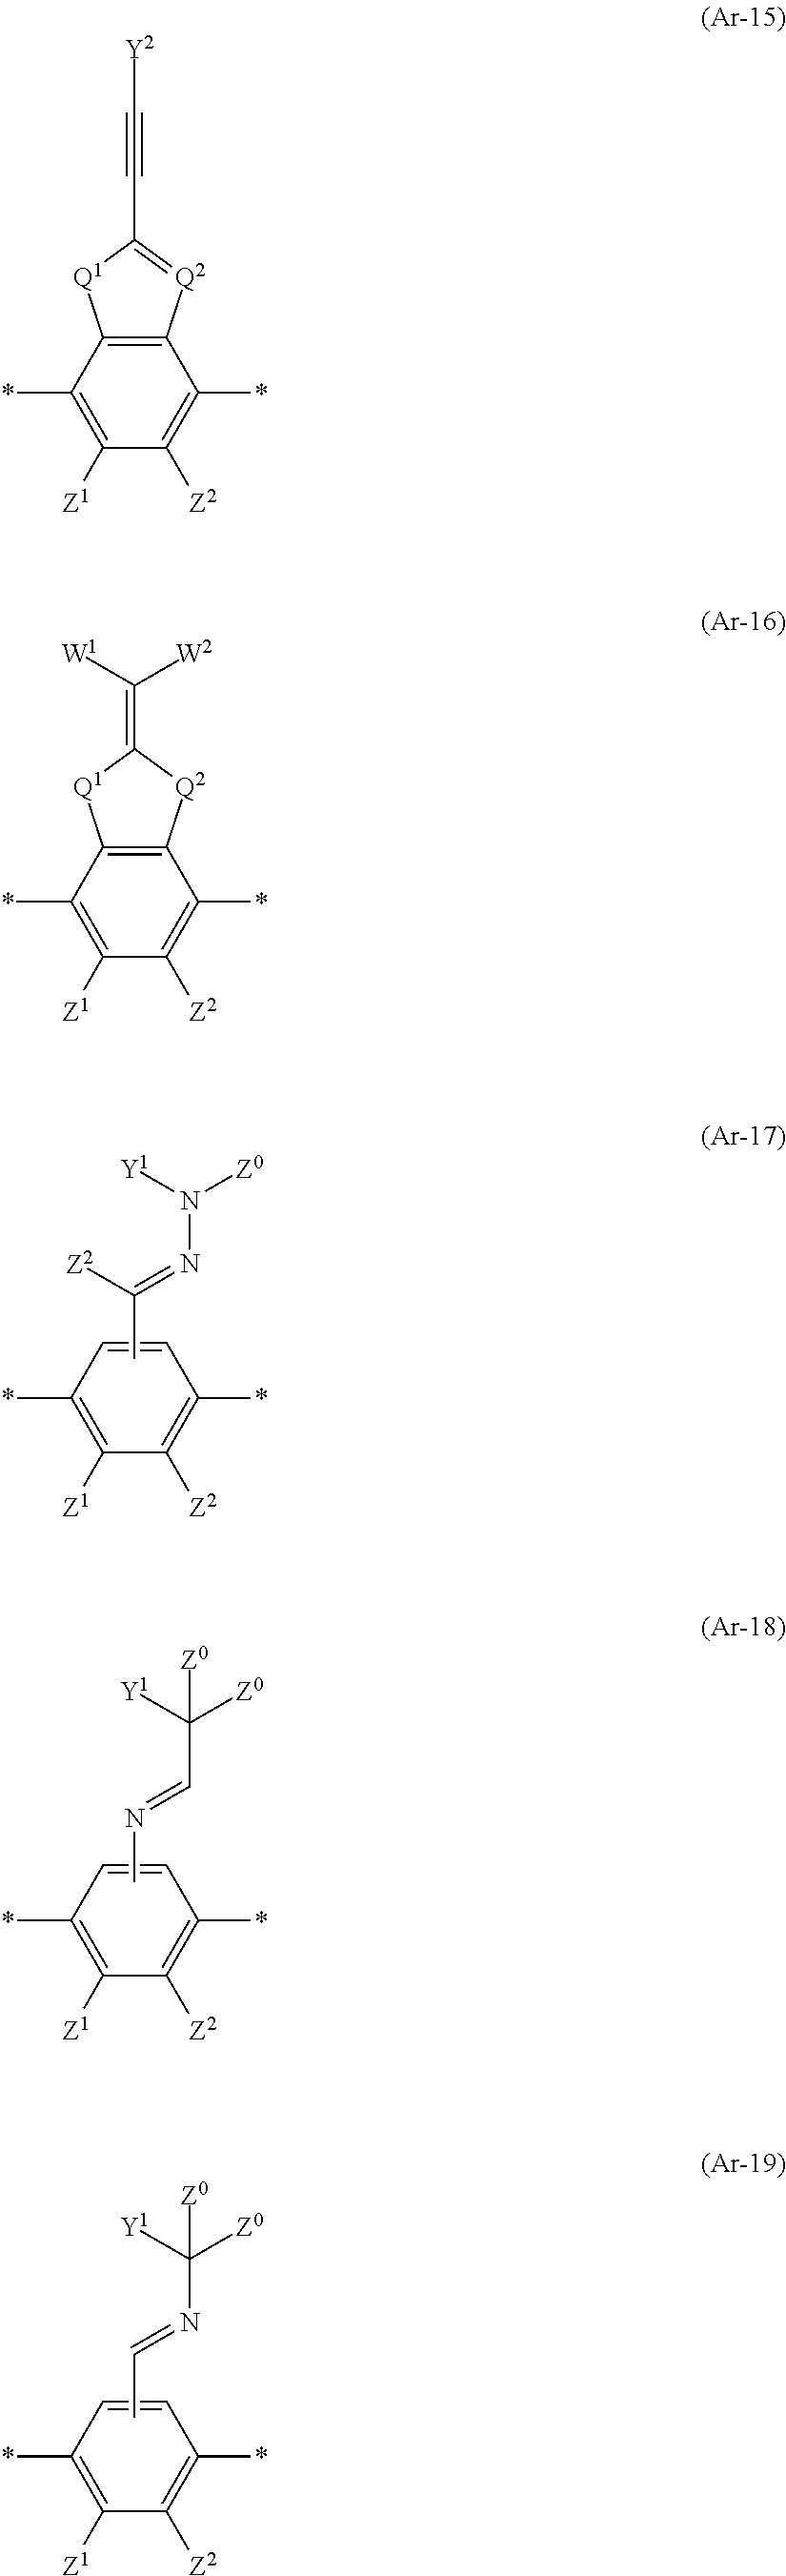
C1(*)=C([Z1])C([Z2])=C(*)C=C1.CC([Z2])=NN([Z0])[Y1].C1(*)=C([Z1])C([Z2])=C(*)C=C1.CN=CC([Z0])([Y1])[Z0].C1(*)=C([Z1])C([Z2])=C(*)C=C1.CC=NC([Z0])([Y1])[Z0].C1(*)=C([Z1])C([Z2])=C(*)C2=C1[Q1]C(C#C[Y2])=[Q2]2.C1(*)=C([Z1])C([Z2])=C(*)C2=C1[Q1]C(=C([W1])[W2])[Q2]2
